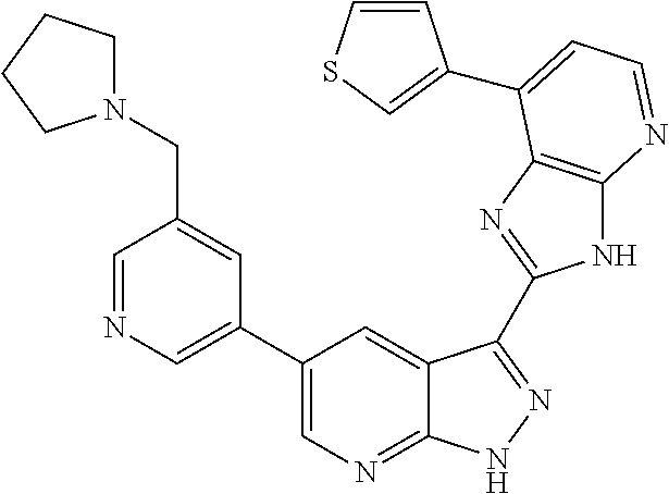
C1=NC=C(C2=CN=C3C(=C2)C(C2=NC4=C(N2)N=CC=C4C2=CSC=C2)=NN3)C=C1CN1CCCC1
